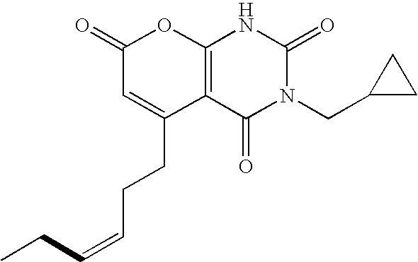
C1(=O)C=C(CCC=CCC)C2=C(O1)NC(=O)N(CC1CC1)C2=O
